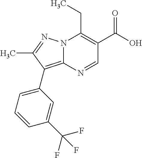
N12C(=C(C3=CC=CC(C(F)(F)F)=C3)C(C)=N1)N=CC(C(O)=O)=C2CC
